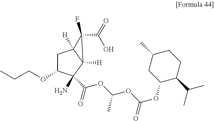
C(C)COC1CC2([H])C([H])(C1(N)C(=O)OC(C)OC(=O)OC1C(C(C)C)CCC(C)C1)C2(C(=O)O)F
